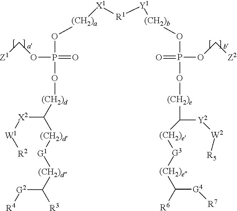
[X1]([(CH2)a]OP(=O)(OC[Z1])O[(CH2)d]C([(CH2)d][G1][(CH2)d]C([G2][R4])[R3])[X2][W1][R2])[R1][Y1][(CH2)b]OP(OC[Z2])(=O)O[(CH2)e]C([Y2][W2][R5])[(CH2)e][G3][(CH2)e]C([R6])[G4][R7]
